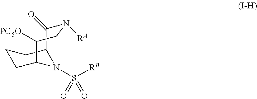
C1CC2N(S([RB])(=O)=O)C(C1)C(=O)N([RA])CC2[PG5O]
